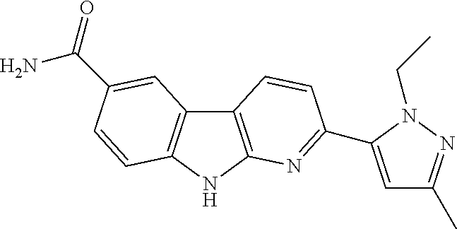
C12=C(NC3=C1C=C(C(N)=O)C=C3)N=C(C1=CC(C)=NN1CC)C=C2
